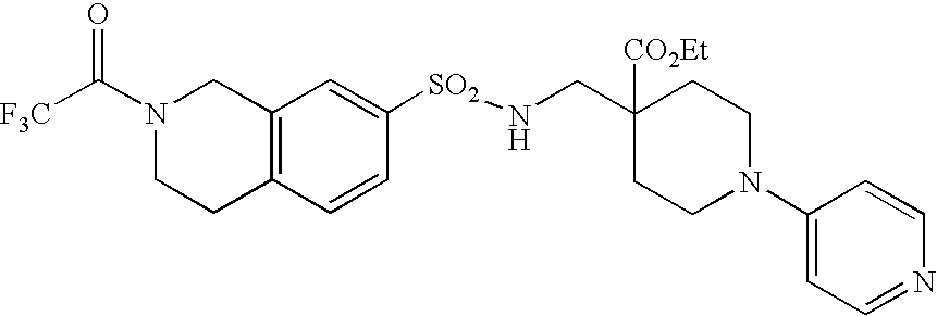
C1N(C2=CC=NC=C2)CCC(CN[SO2]C2=CC3=C(C=C2)CCN(C([F3C])=O)C3)([CO2Et])C1
